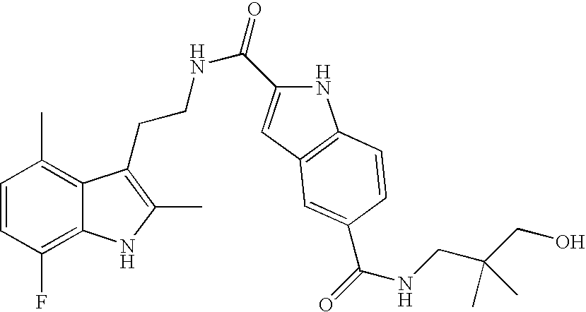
C1=CC(F)=C2C(=C1C)C(CCNC(=O)C1=CC3=C(N1)C=CC(C(=O)NCC(CO)(C)C)=C3)=C(C)N2
